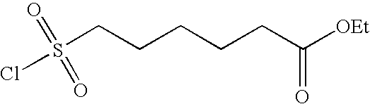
S(CCCCCC([OEt])=O)(Cl)(=O)=O
